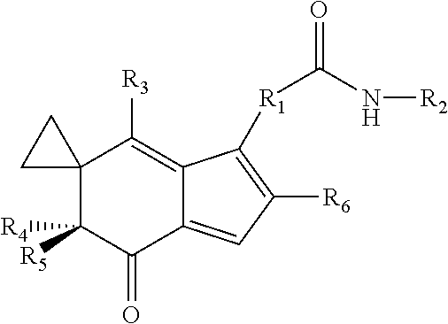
C12(C([R4])([R5])C(=O)C3=CC([R6])=C([R1]C(=O)N[R2])C3=C1[R3])CC2
